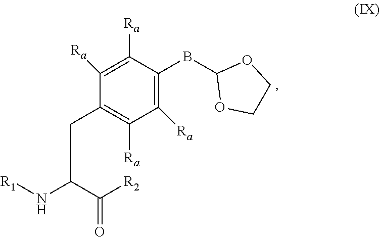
C1([Ra])=C(BC2OCCO2)C([Ra])=C([Ra])C(CC(C(=O)[R2])N[R1])=C1[Ra]
